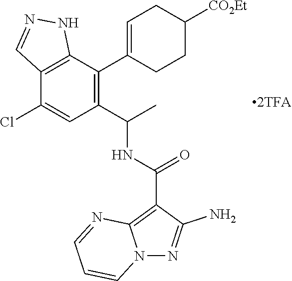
C12=C(C(C3=CCC([CO2Et])CC3)=C(C(C)NC(C3=C4N(N=C3N)C=CC=N4)=O)C=C1Cl)NN=C2.[2TFA]
